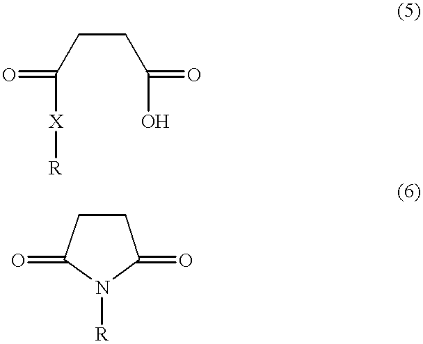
C(CCC(O)=O)([X][R])=O.C1CC(=O)N([R])C1=O
